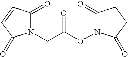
N1(CC(ON2C(=O)CCC2=O)=O)C(=O)C=CC1=O
